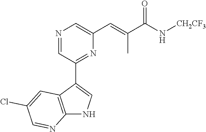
C12=C(C(C3=NC(C=C(C(N[CH2CF3])=O)C)=CN=C3)=CN1)C=C(Cl)C=N2
